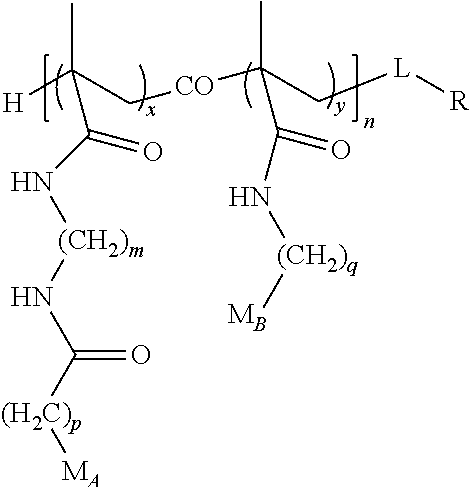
[H]C(C[CO]C(C[L][R])(C)C(=O)N[(CH2)q][MB])(C)C(N[(CH2)m]NC([(H2C)p][MA])=O)=O
